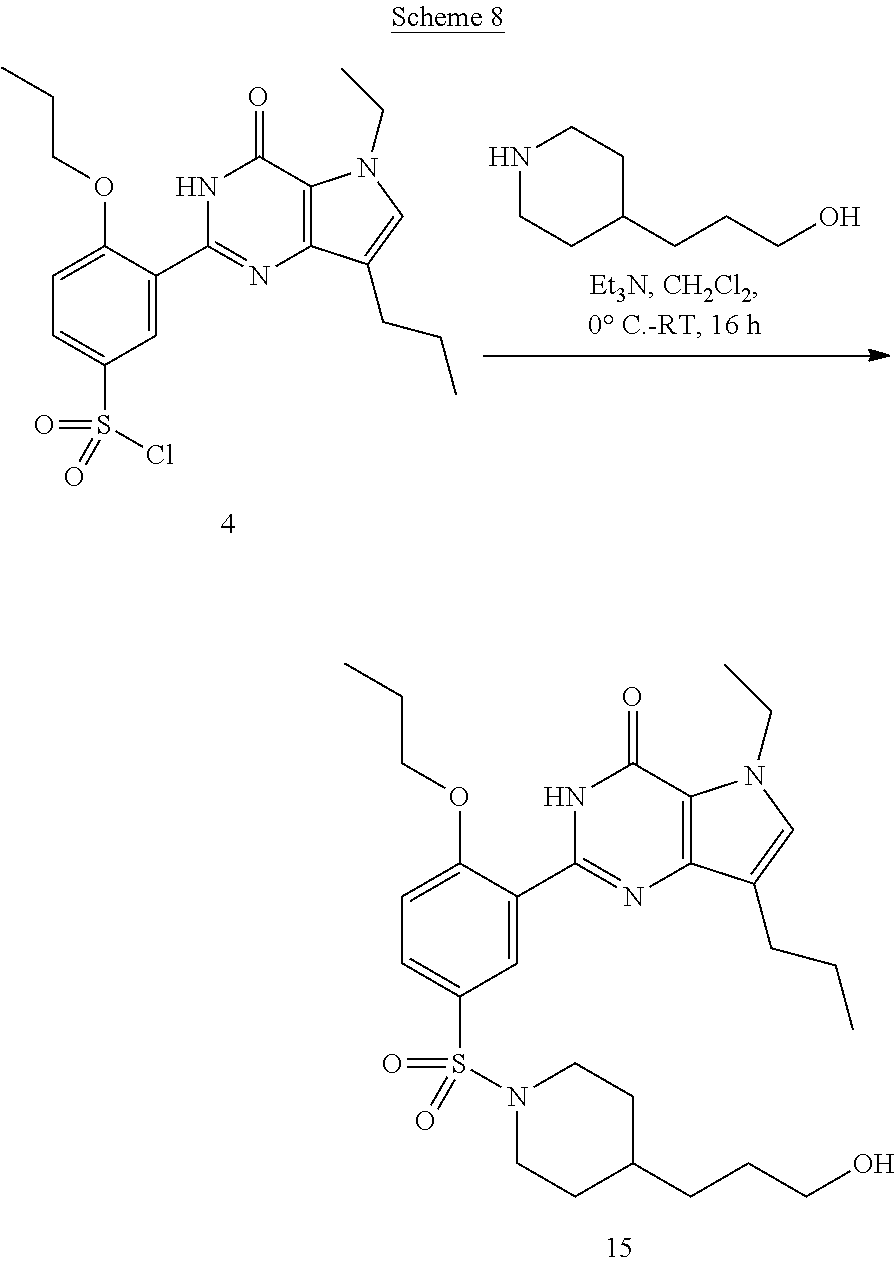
N1CCC(CCCO)CC1.N1C(C2=CC(S(Cl)(=O)=O)=CC=C2OCCC)=NC2=C(C1=O)N(CC)C=C2CCC.N1C(C2=CC(S(N3CCC(CCCO)CC3)(=O)=O)=CC=C2OCCC)=NC2=C(C1=O)N(CC)C=C2CCC
